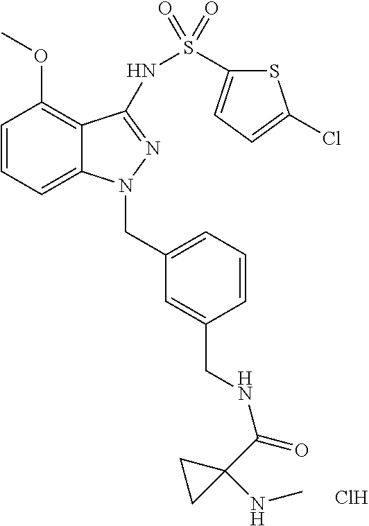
C1=CC=C2C(=C1OC)C(NS(C1=CC=C(Cl)S1)(=O)=O)=NN2CC1=CC=CC(CNC(C2(NC)CC2)=O)=C1.Cl
